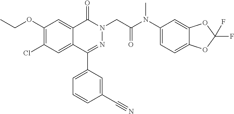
C(OC1=C(Cl)C=C2C(=C1)C(=O)N(CC(=O)N(C)C1=CC=C3C(=C1)OC(F)(F)O3)N=C2C1=CC=CC(C#N)=C1)C
